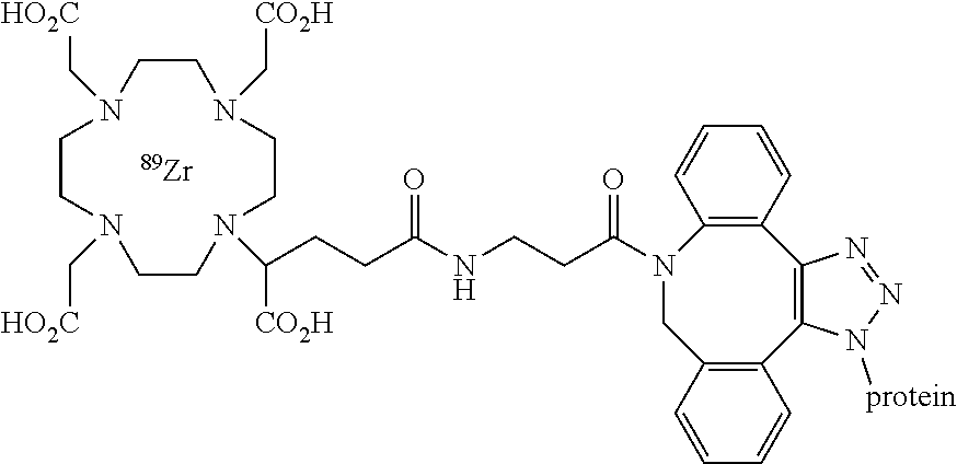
C12=C(C=CC=C1)CN(C(CCNC(CCC([CO2H])N1CCN(C[CO2H])CCN(C[HO2C])CCN(C[HO2C])CC1)=O)=O)C1=C(C3=C2N([protein])N=N3)C=CC=C1.[Zr]
